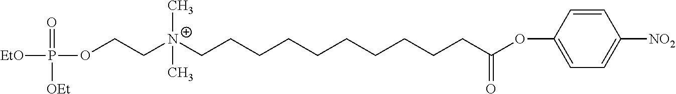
[EtO]P(=O)([OEt])OCC[N+](CCCCCCCCCCC(OC1=CC=C([NO2])C=C1)=O)(C)C
